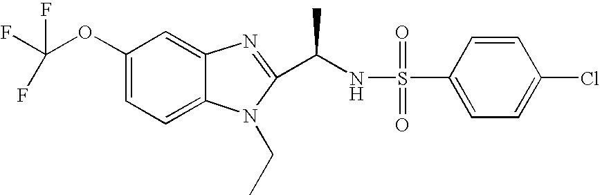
C1(OC(F)(F)F)=CC=C2C(=C1)N=C(C(NS(=O)(=O)C1=CC=C(Cl)C=C1)C)N2CC
